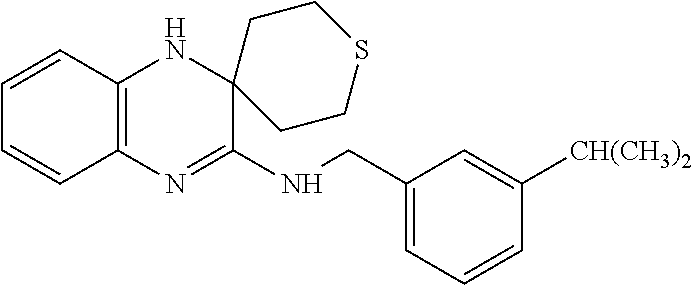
C1=CC2=C(C=C1)N=C(NCC1=CC=CC([CH(CH3)2])=C1)C1(N2)CCSCC1
